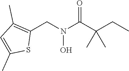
C1(CN(C(C(CC)(C)C)=O)O)=C(C)C=C(C)S1
